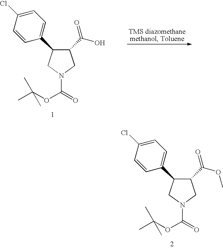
C1(C(O)=O)C(C2=CC=C(Cl)C=C2)CN(C(=O)OC(C)(C)C)C1.C1(C(OC)=O)C(C2=CC=C(Cl)C=C2)CN(C(=O)OC(C)(C)C)C1
